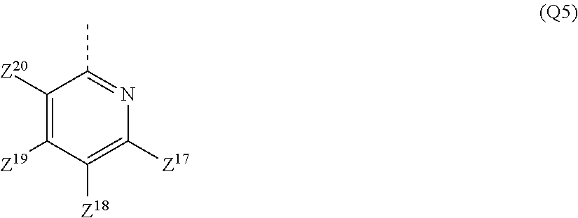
C1([Z20])=C([Z19])C([Z18])=C([Z17])N=C1C
